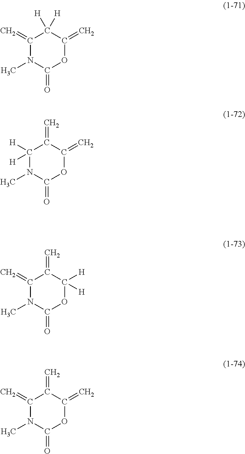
C1(=O)OC(=C)C([H])([H])C(=C)N1C.C1(=O)OC(=C)C(=C)C([H])([H])N1C.C1(=O)OC([H])([H])C(=C)C(=C)N1C.C1(=O)OC(=C)C(=C)C(=C)N1C
